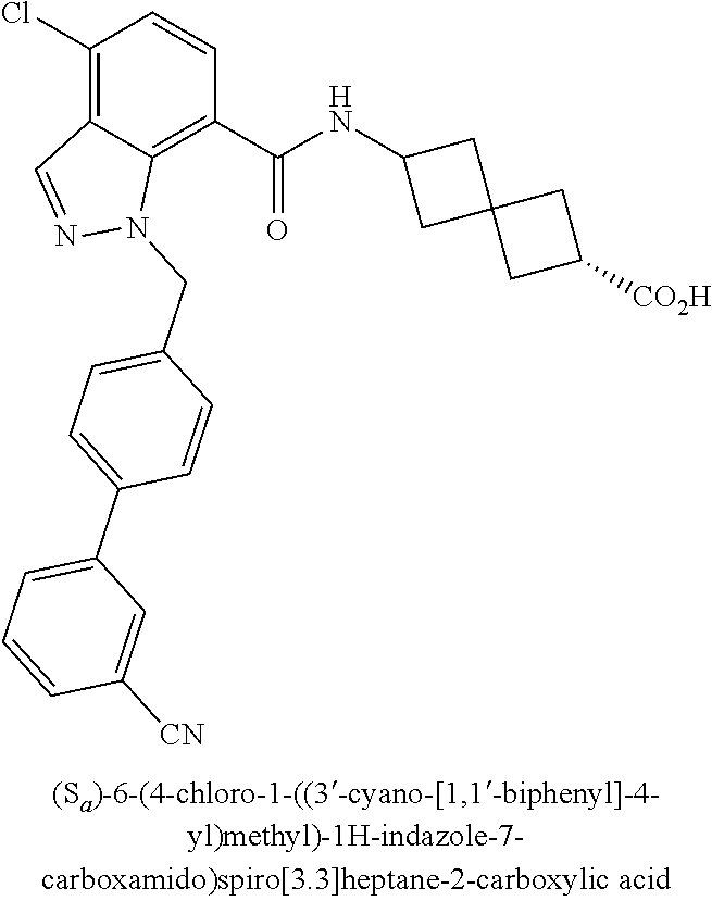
C1(Cl)=C2C(=C(C(NC3CC4(C3)CC([CO2H])C4)=O)C=C1)N(CC1=CC=C(C3=CC=CC([CN])=C3)C=C1)N=C2
